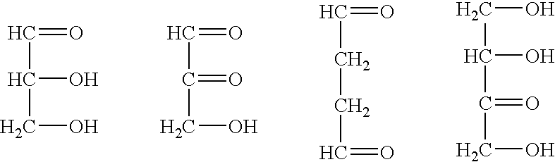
C(=O)C(O)CO.C(=O)C(=O)CO.C(=O)CCC=O.C(O)C(C(CO)=O)O
